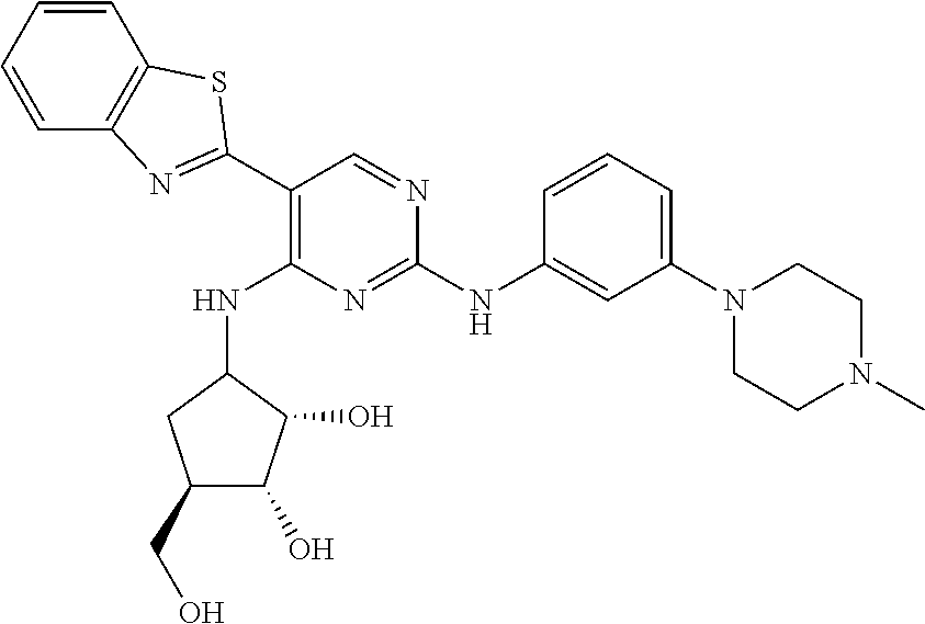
C1=CC=CC2=C1SC(C1=C(NC3C(O)C(O)C(CO)C3)N=C(NC3=CC(N4CCN(C)CC4)=CC=C3)N=C1)=N2
